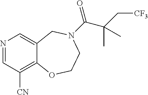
N1=CC([CN])=C2C(=C1)CN(C(=O)C(C[CF3])(C)C)CCO2
